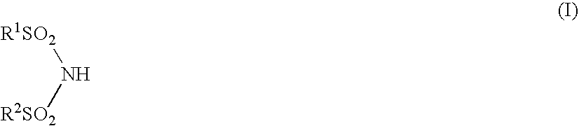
[R1SO2]N[R2SO2]
